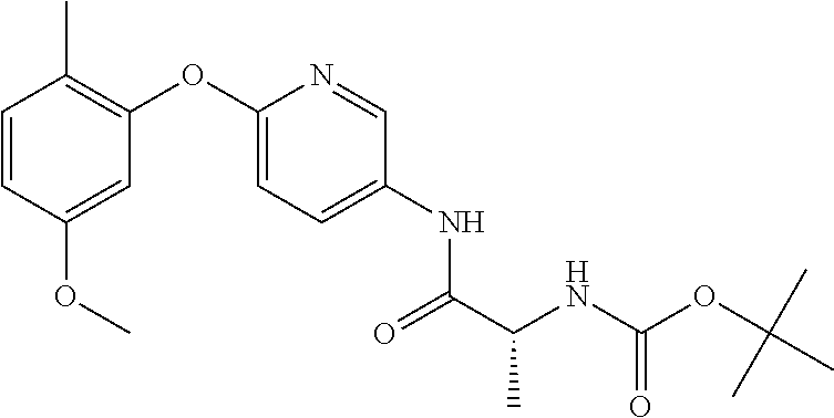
C1=CC(OC)=CC(OC2=CC=C(NC(C(NC(OC(C)(C)C)=O)C)=O)C=N2)=C1C
